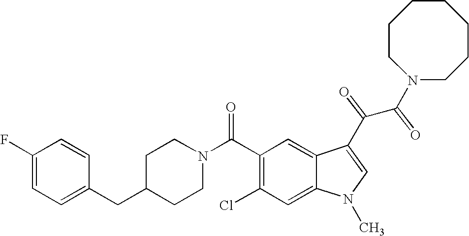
C1(F)=CC=C(CC2CCN(C(C3=C(Cl)C=C4C(=C3)C(C(C(N3CCCCCCC3)=O)=O)=CN4C)=O)CC2)C=C1
